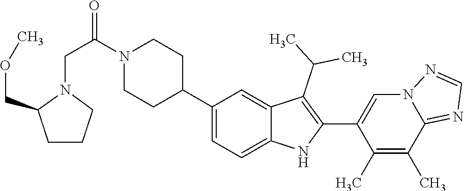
C1(C2CCN(C(CN3C(COC)CCC3)=O)CC2)=CC=C2C(=C1)C(C(C)C)=C(C1=CN3C(=NC=N3)C(C)=C1C)N2
